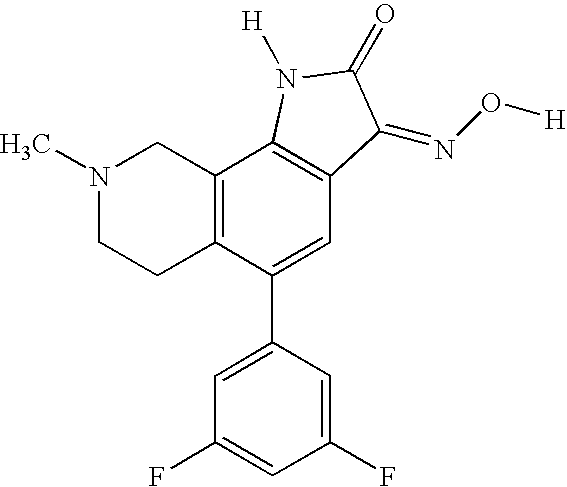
N1(C)CCC2=C(C1)C1=C(C=C2C2=CC(F)=CC(F)=C2)C(=NO[H])C(=O)N1[H]
